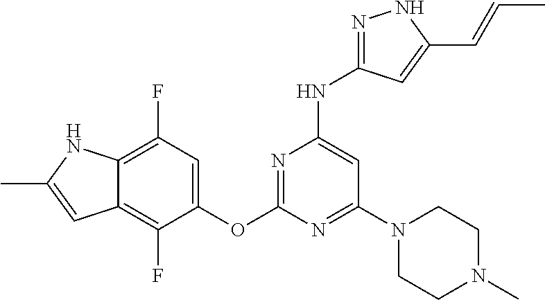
C12=C(F)C(OC3=NC(NC4=NNC(C=CC)=C4)=CC(N4CCN(C)CC4)=N3)=CC(F)=C1NC(C)=C2
